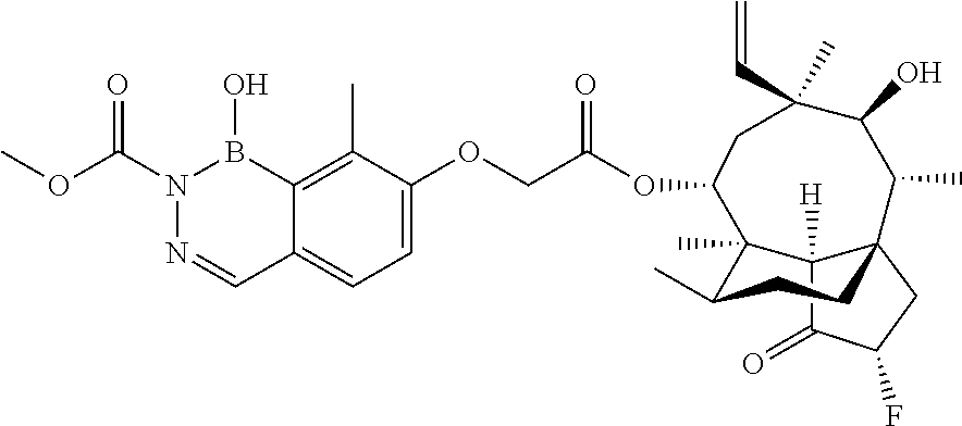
C1=C(OCC(OC2C3(C)C(C)CCC4(C3([H])C(=O)C(F)C4)C(C)C(O)C(C=C)(C)C2)=O)C(C)=C2C(=C1)C=NN(C(OC)=O)B2O
